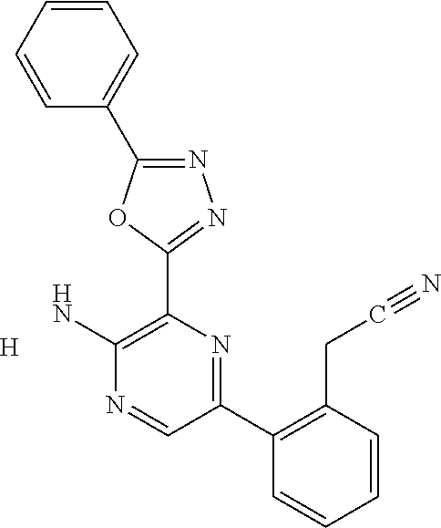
[H].NC1=C(C2=NN=C(C3=CC=CC=C3)O2)N=C(C2=C(CC#N)C=CC=C2)C=N1
